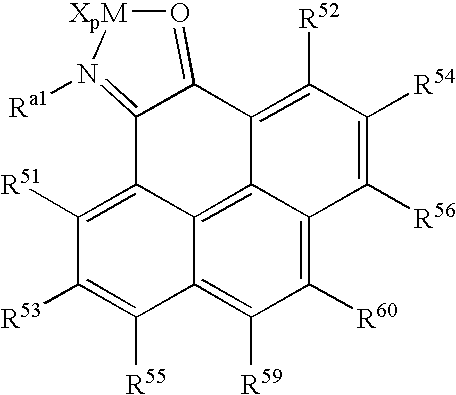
C12=N([Ra1])[XpM]O=C1C1=C([R52])C([R54])=C([R56])C3=C([R60])C([R59])=C4C(=C13)C2=C([R51])C([R53])=C4[R55]
